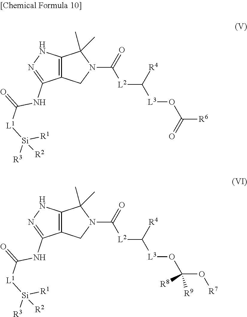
C12=C(CN(C(=O)[L2]C([R4])[L3]OC([R6])=O)C1(C)C)C(NC(=O)[L1][Si]([R3])([R1])[R2])=NN2.C12=C(CN(C(=O)[L2]C([R4])[L3]OC(O[R7])([R9])[R8])C1(C)C)C(NC(=O)[L1][Si]([R3])([R1])[R2])=NN2
